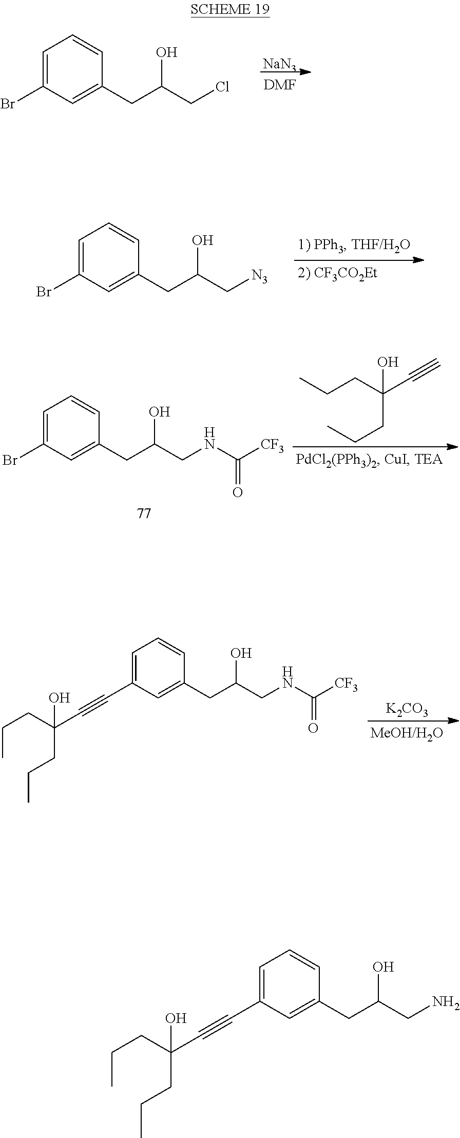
[NaN3].[DMF].C1=C(Br)C=C(CC(CCl)O)C=C1.C1=C(Br)C=C(CC(C[N3])O)C=C1.C#CC(CCC)(CCC)O.C1=C(Br)C=C(CC(CNC([CF3])=O)O)C=C1.[K2CO3].C1=C(C#CC(CCC)(CCC)O)C=C(CC(CNC([CF3])=O)O)C=C1.C1=C(C#CC(CCC)(CCC)O)C=C(CC(CN)O)C=C1
